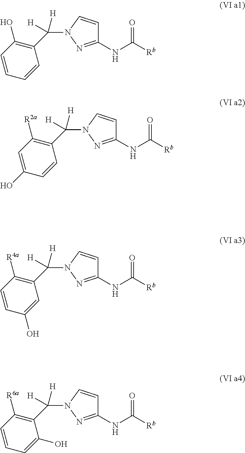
C1(NC([Rb])=O)=NN(C(C2=C(O)C=CC=C2)([H])[H])C=C1.C1(NC([Rb])=O)=NN(C(C2=C([R2a])C=C(O)C=C2)([H])[H])C=C1.C1(NC([Rb])=O)=NN(C(C2=C([R4a])C=CC(O)=C2)([H])[H])C=C1.C1(NC([Rb])=O)=NN(C(C2=C([R6a])C=CC=C2O)([H])[H])C=C1
